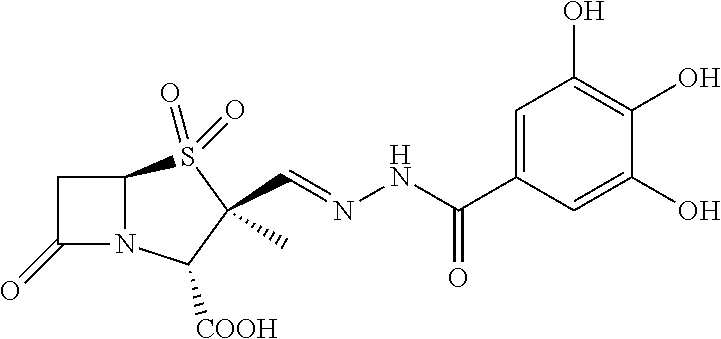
C1C(=O)N2C1S(=O)(=O)C(C)(C=NNC(=O)C1=CC(O)=C(O)C(O)=C1)C2[COOH]
